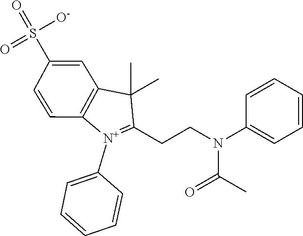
C1(C)(C)C(CCN(C2=CC=CC=C2)C(C)=O)=[N+](C2=CC=CC=C2)C2=C1C=C(S(=O)([O-])=O)C=C2
